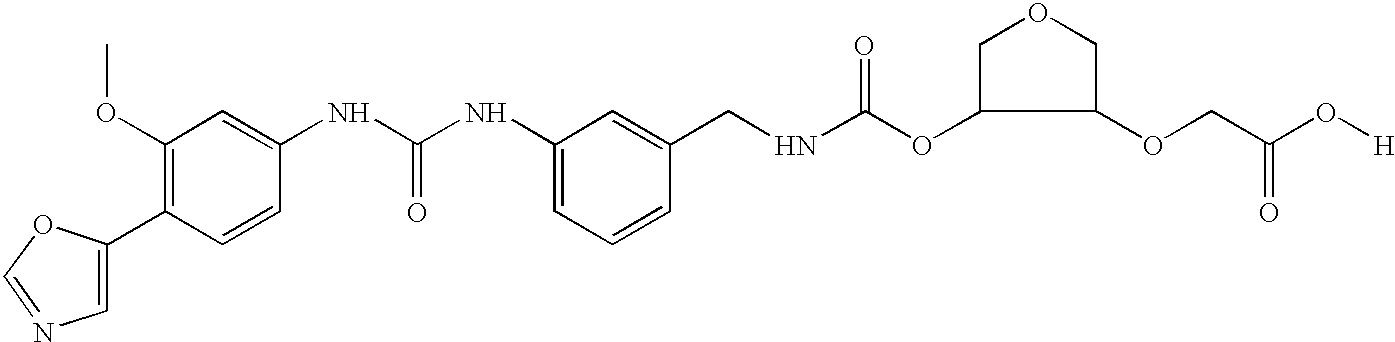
C1=C(C2=C(OC)C=C(NC(NC3=CC=CC(CNC(OC4C(OCC(O[H])=O)COC4)=O)=C3)=O)C=C2)OC=N1
